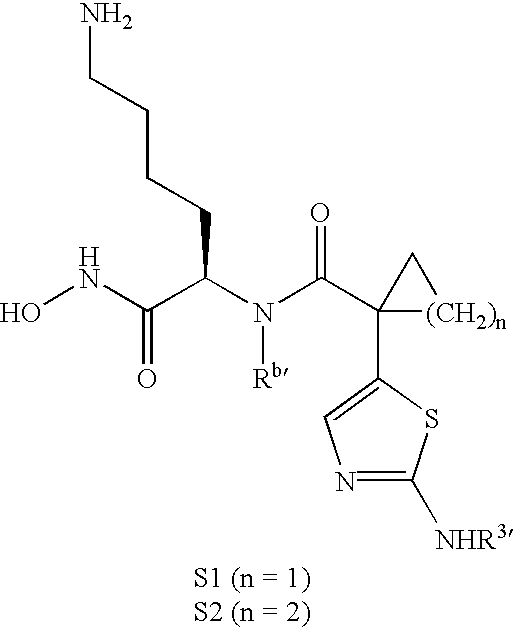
ONC(C(N(C(C1(C2=CN=C([NHR3])S2)[(CH2)n]C1)=O)[Rb])CCCCN)=O
